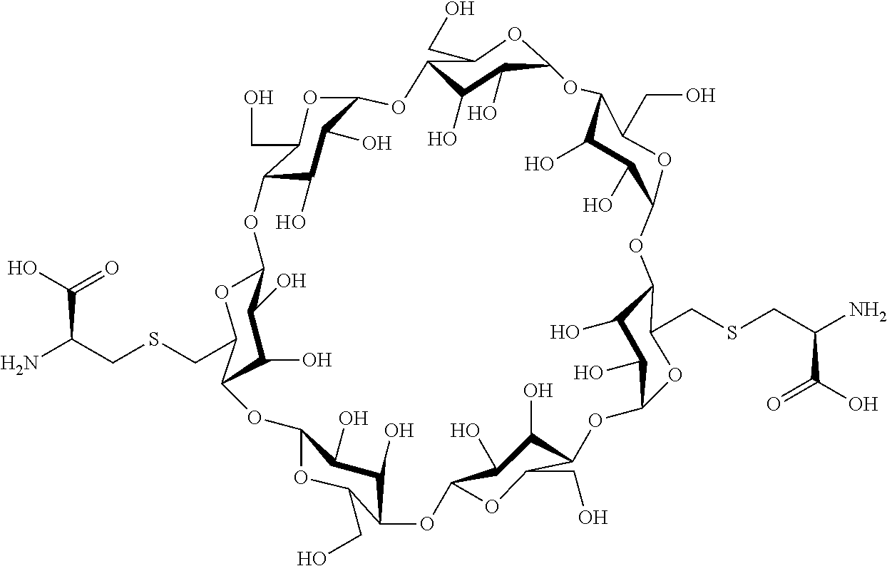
C12C(O)C(O)C(OC1CO)OC1C(O)C(O)C(OC1CO)OC1C(O)C(O)C(OC1CSCC(N)C(O)=O)OC1C(O)C(O)C(OC1CO)OC1C(O)C(O)C(OC1CO)OC1C(O)C(O)C(OC1CSCC(N)C(=O)O)OC1C(O)C(O)C(OC1CO)O2
